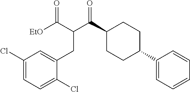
C1(C(C(CC2=CC(Cl)=CC=C2Cl)C(=O)[EtO])=O)CCC(C2=CC=CC=C2)CC1
